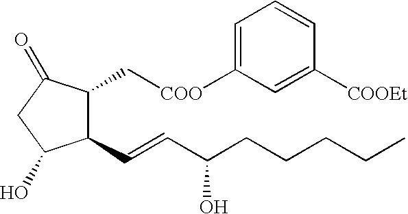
C1(C=CC(CCCCC)O)C(C[COO]C2=CC=CC([COOEt])=C2)C(=O)CC1O
